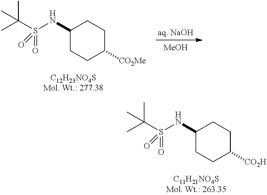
C1(NS(C(C)(C)C)(=O)=O)CCC([CO2H])CC1.C1(NS(C(C)(C)C)(=O)=O)CCC([CO2Me])CC1.[MeOH]
